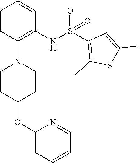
C1=CC(N2CCC(OC3=CC=CC=N3)CC2)=C(NS(C2=C(C)SC(C)=C2)(=O)=O)C=C1
